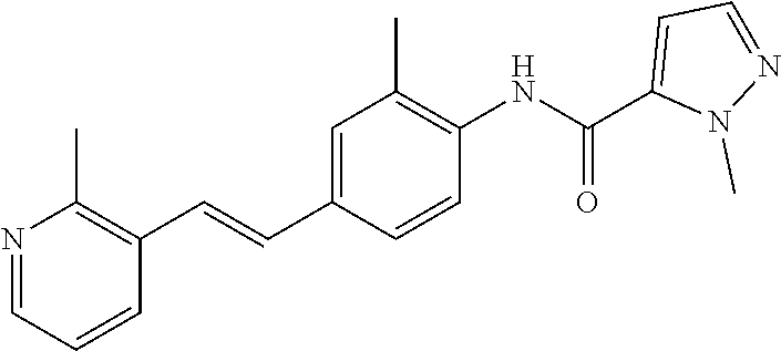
C1=C(C=CC2=C(C)N=CC=C2)C=CC(NC(C2=CC=NN2C)=O)=C1C
